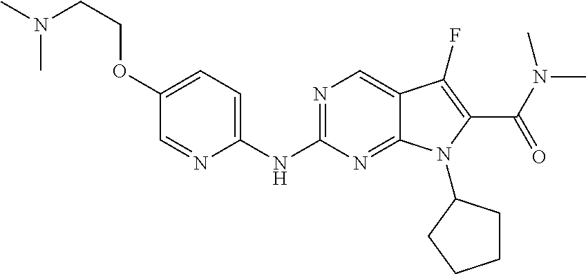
N1=C(NC2=CC=C(OCCN(C)C)C=N2)N=C2C(=C1)C(F)=C(C(N(C)C)=O)N2C1CCCC1
